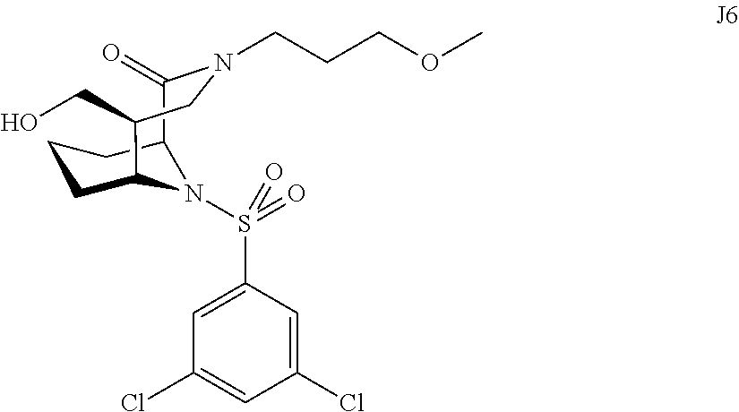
C12C(=O)N(CCCOC)CC(CO)C(CCC1)N2S(=O)(C1=CC(Cl)=CC(Cl)=C1)=O
